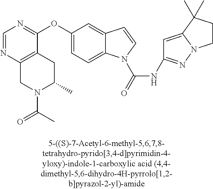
C1(OC2=CC=C3C(=C2)C=CN3C(=O)NC2=NN3C(=C2)C(C)(C)CC3)=NC=NC2=C1CC(C)N(C(C)=O)C2
